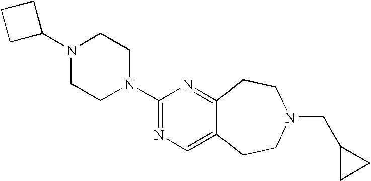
C1C(N2CCN(C3=NC=C4C(=N3)CCN(CC3CC3)CC4)CC2)CC1
